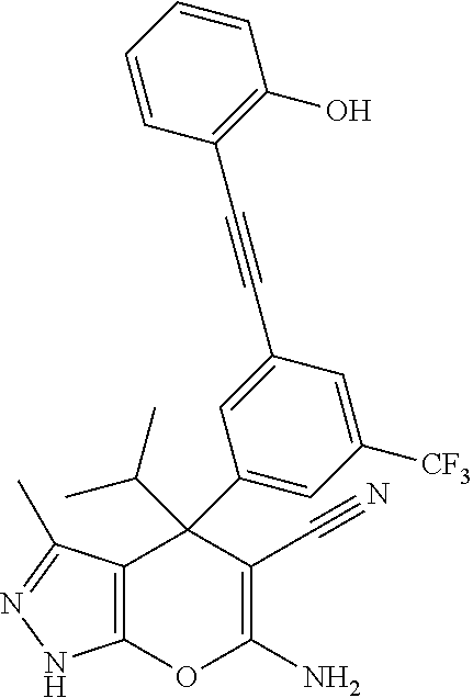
C12=C(C(C)=NN1)C(C1=CC([CF3])=CC(C#CC3=C(O)C=CC=C3)=C1)(C(C)C)C(C#N)=C(N)O2
